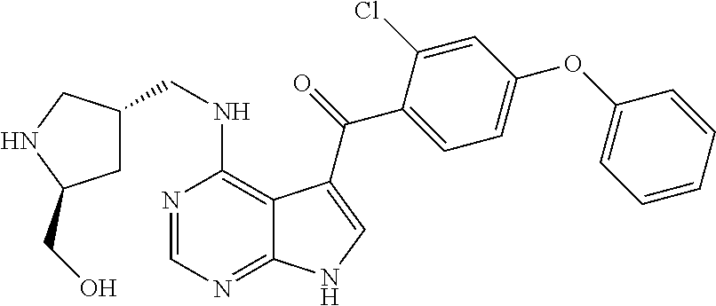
N1=CN=C2C(=C1NCC1CC(CO)NC1)C(C(=O)C1=CC=C(OC3=CC=CC=C3)C=C1Cl)=CN2
